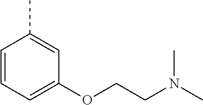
C1=CC=C(OCCN(C)C)C=C1C
